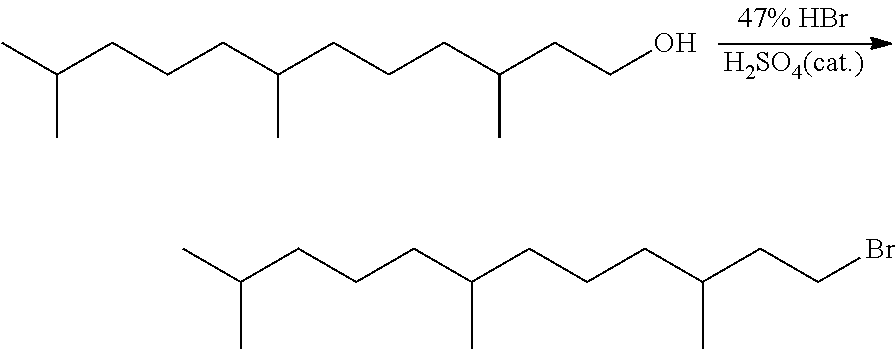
C(C)(C)CCCC(CCCC(CCO)C)C.[H2SO4(cat.)].C(C)(C)CCCC(CCCC(CCBr)C)C
